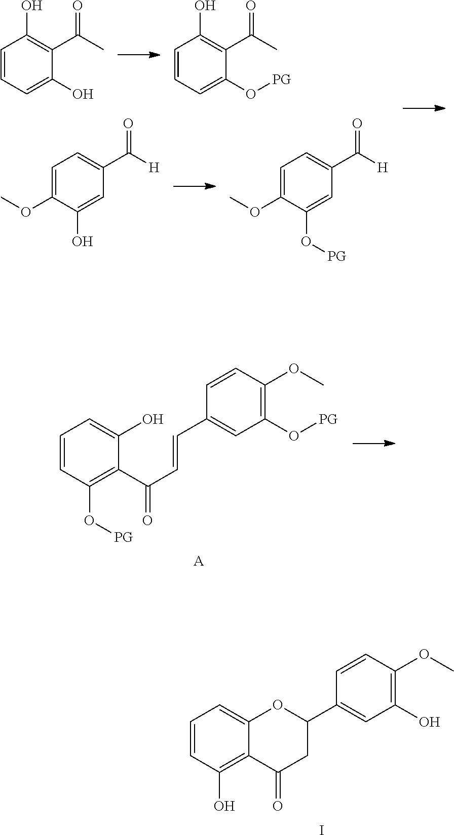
C1=CC(O)=C2C(=C1)OC(C1=CC(O)=C(OC)C=C1)CC2=O.I.C1=CC=C(O)C(C(C)=O)=C1O.C1=CC=C(O[PG])C(C(C)=O)=C1O.C1=C(OC)C(O)=CC(C([H])=O)=C1.C1=C(OC)C(O[PG])=CC(C([H])=O)=C1.C1=CC(O[PG])=C(C(C=CC2=CC(O[PG])=C(OC)C=C2)=O)C(O)=C1.[A]
